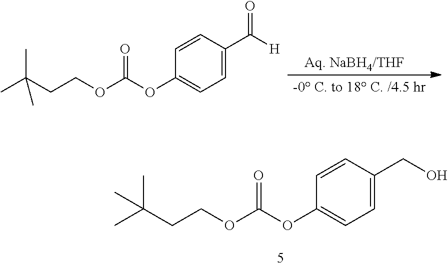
C(CCOC(=O)OC1=CC=C(CO)C=C1)(C)(C)C.C(CCOC(=O)OC1=CC=C(C(=O)[H])C=C1)(C)(C)C
